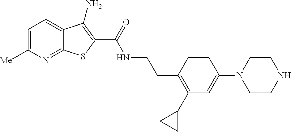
C1=C([Me])N=C2C(=C1)C(N)=C(C(=O)NCCC1=C(C3CC3)C=C(N3CCNCC3)C=C1)S2
